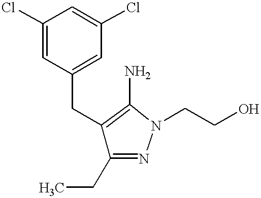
C(C1=CC(Cl)=CC(Cl)=C1)C1=C(N)N(CCO)N=C1CC
